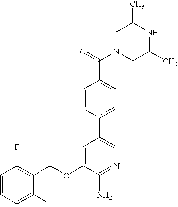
C1(OCC2=C(F)C=CC=C2F)=CC(C2=CC=C(C(=O)N3CC(C)NC(C)C3)C=C2)=CN=C1N
